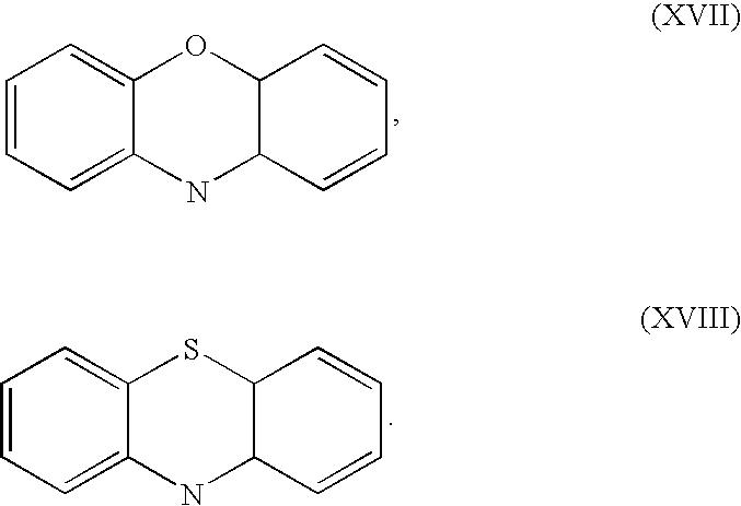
C1=CC=C2C(=C1)OC1C(N2)C=CC=C1.C1=CC=C2C(=C1)SC1C(N2)C=CC=C1
